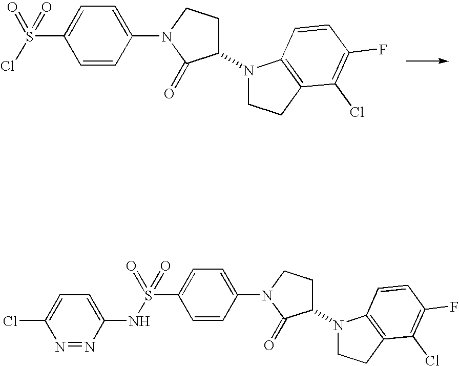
C1=CC(N2C(=O)C(N3CCC4=C3C=CC(F)=C4Cl)CC2)=CC=C1S(Cl)(=O)=O.C1=CC(N2C(=O)C(N3CCC4=C3C=CC(F)=C4Cl)CC2)=CC=C1S(NC1=CC=C(Cl)N=N1)(=O)=O
